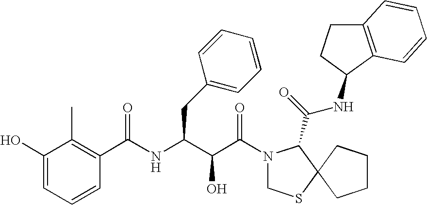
C1(O)=CC=CC(C(NC(C(C(=O)N2CSC3(C2C(=O)NC2CCC4=C2C=CC=C4)CCCC3)O)CC2=CC=CC=C2)=O)=C1C
